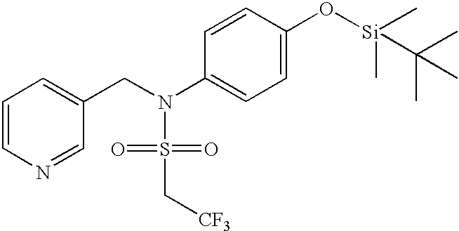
C1=CN=CC(CN(S(=O)(=O)C[CF3])C2=CC=C(O[Si](C)(C)C(C)(C)C)C=C2)=C1
